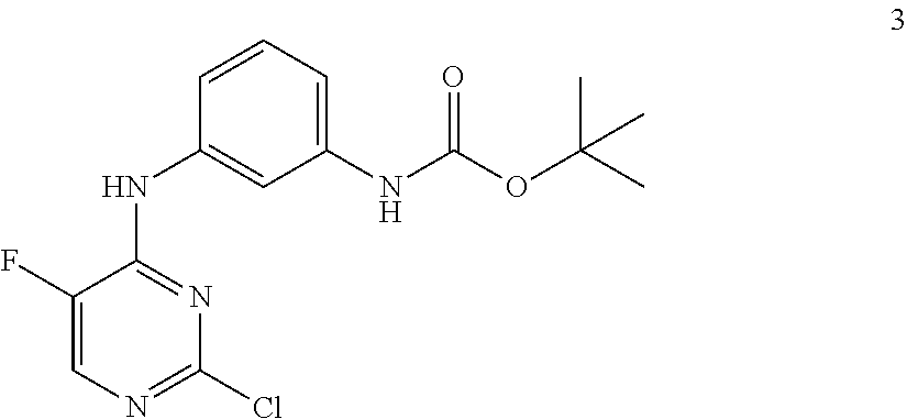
C1=CC=C(NC(OC(C)(C)C)=O)C=C1NC1=NC(Cl)=NC=C1F
